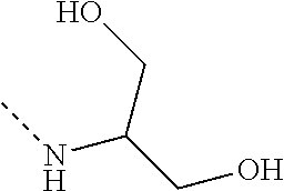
CNC(CO)CO
